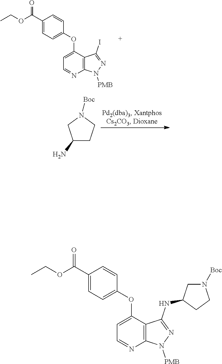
C1(C(OCC)=O)=CC=C(OC2=CC=NC3=C2C(I)=NN3[PMB])C=C1.C1(N)CCN([Boc])C1.C1(C(OCC)=O)=CC=C(OC2=CC=NC3=C2C(NC2CN([Boc])CC2)=NN3[PMB])C=C1
